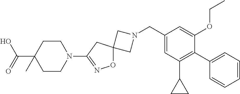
C1N(CC2=CC(C3CC3)=C(C3=CC=CC=C3)C(OCC)=C2)CC12ON=C(N1CCC(C(O)=O)(C)CC1)C2
